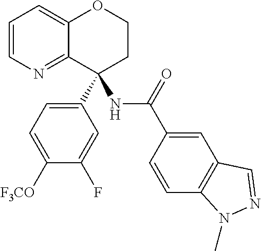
C1=CN=C2C(=C1)OCCC2(C1=CC=C([F3CO])C(F)=C1)NC(C1=CC2=C(C=C1)N(C)N=C2)=O
